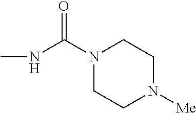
N1(C(NC)=O)CCN([Me])CC1
